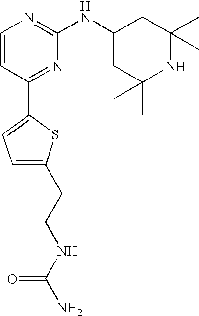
C1=CC(C2=CC=C(CCNC(N)=O)S2)=NC(NC2CC(C)(C)NC(C)(C)C2)=N1
